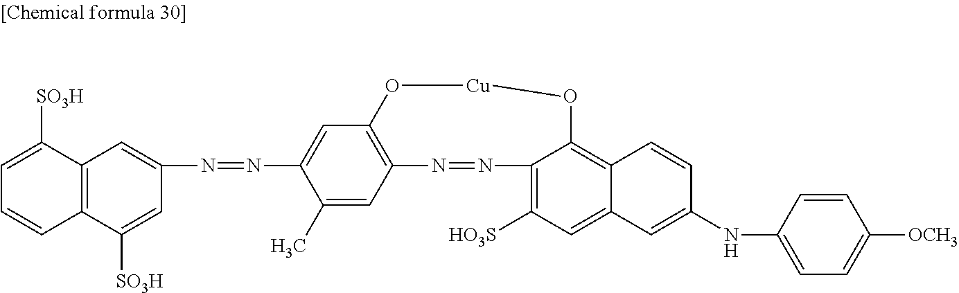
C12=C(C([SO3H])=CC(N=NC3=CC4=C(C=C3C)N=NC3=C([HO3S])C=C5C(=C3O[Cu]O4)C=CC(NC3=CC=C([OCH3])C=C3)=C5)=C1)C=CC=C2[SO3H]
